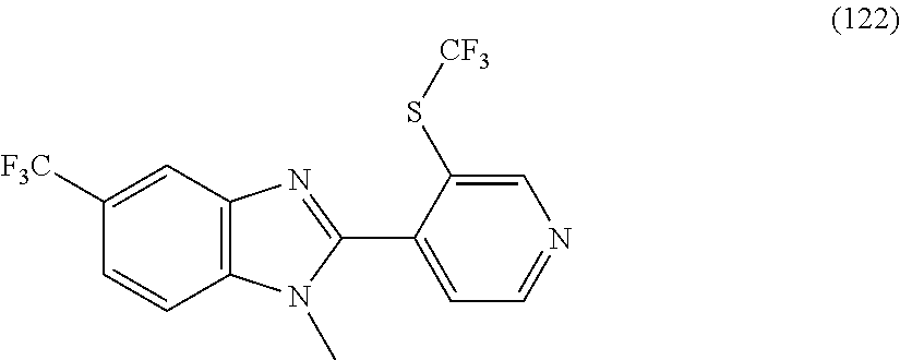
C12=C(C=C([F3C])C=C1)N=C(C1=CC=NC=C1S[CF3])N2C
